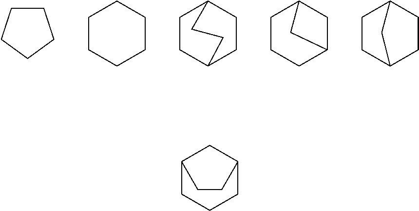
C1CCCC1.C1CCCCC1.C1CC2CCC1CC2.C1CCC2CC1C2.C1CC2CCC1C2.C12CCCC(C1)CC2
